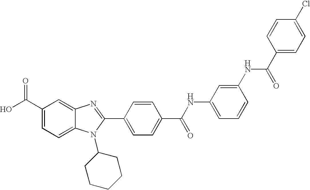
OC(C1=CC=C2C(=C1)N=C(C1=CC=C(C(NC3=CC=CC(NC(C4=CC=C(Cl)C=C4)=O)=C3)=O)C=C1)N2C1CCCCC1)=O
